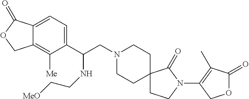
C1(C(CN2CCC3(CC2)CCN(C2=C(C)C(=O)OC2)C3=O)NCC[MeO])=CC=C2C(=C1[Me])COC2=O
